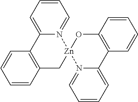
C12=C(C=CC=C1)C[Zn]1(N3=CC=CC=C23)OC2=C(C3=CC=CC=N13)C=CC=C2
